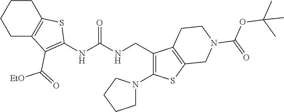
C1C2=C(CCC1)SC(NC(NCC1=C(N3CCCC3)SC3=C1CCN(C(OC(C)(C)C)=O)C3)=O)=C2C([EtO])=O
